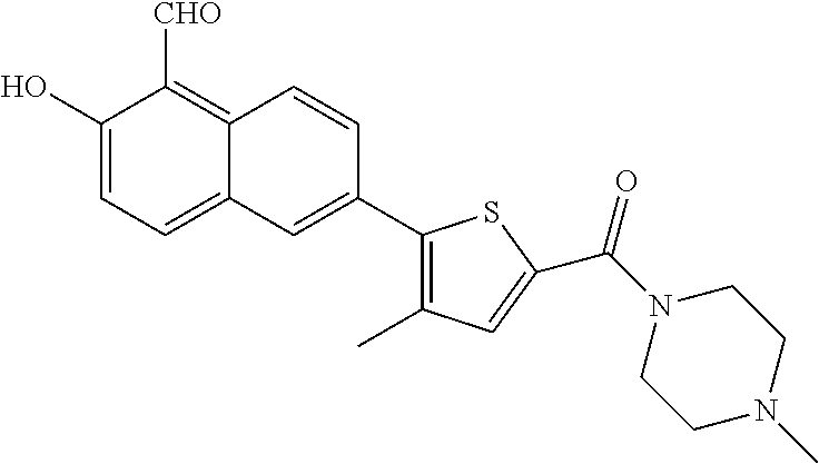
C1(O)=CC=C2C(=C1[CHO])C=CC(C1=C(C)C=C(C(N3CCN(C)CC3)=O)S1)=C2
